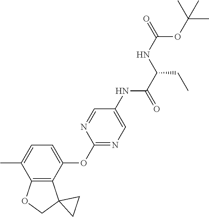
C1=C(C)C2=C(C(OC3=NC=C(NC(=O)C(CC)NC(OC(C)(C)C)=O)C=N3)=C1)C1(CO2)CC1
